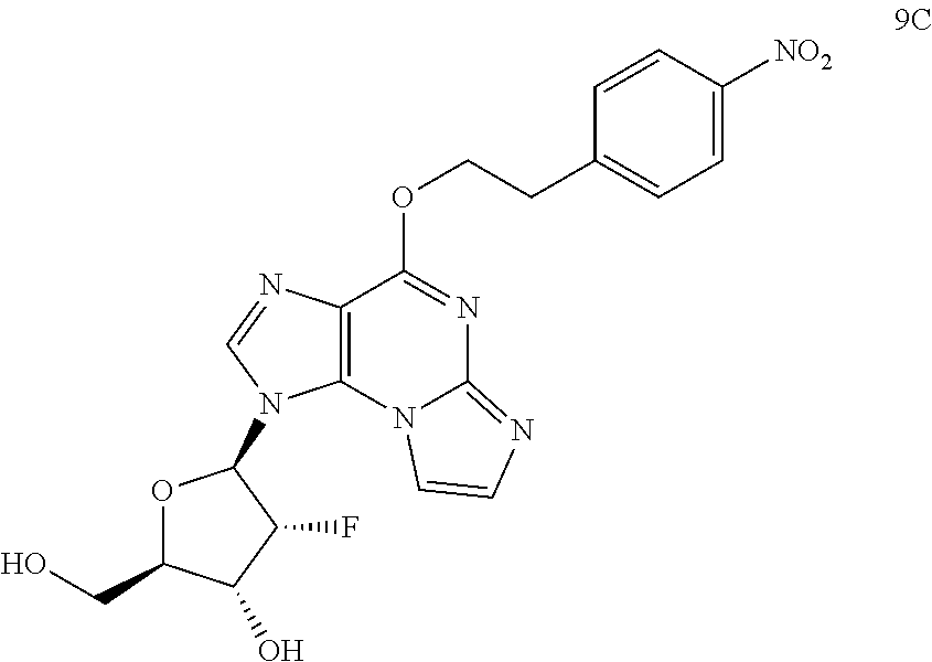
O1C(CO)C(O)C(F)C1N1C2=C(C(OCCC3=CC=C([NO2])C=C3)=NC3=NC=CN23)N=C1
